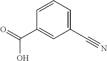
C1=CC=C(C#N)C=C1C(=O)O
